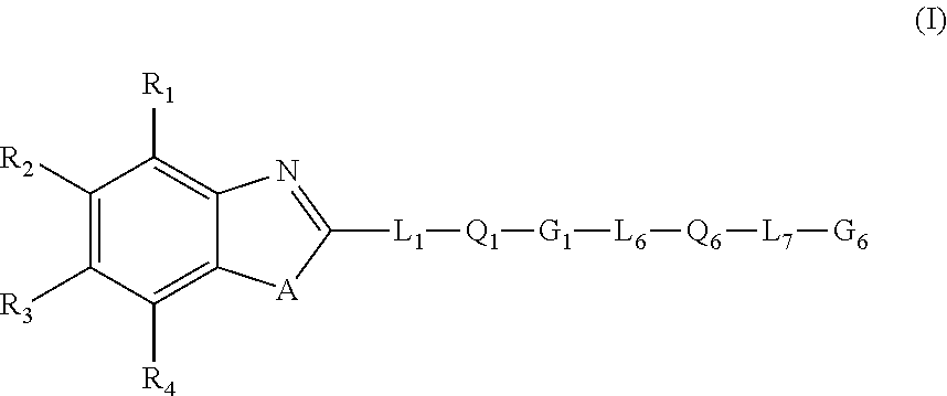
C1([R2])=C([R3])C([R4])=C2C(=C1[R1])N=C([L1][Q1][G1][L6][Q6][L7][G6])[A]2
